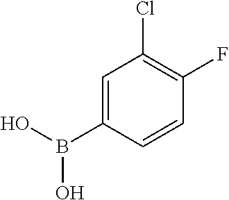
C1=C(B(O)O)C=CC(F)=C1Cl
